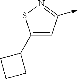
C1(C2CCC2)=CC(->C)=NS1
